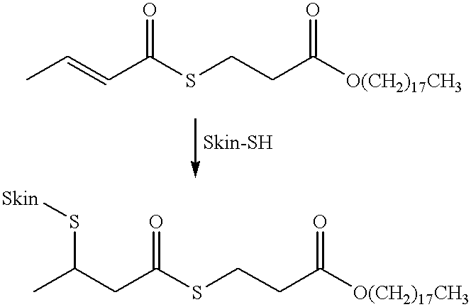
CC=CC(SCCC([O(CH2)17CH3])=O)=O.CC(CC(SCCC([O(CH2)17CH3])=O)=O)S[Skin].[Skin-SH]
